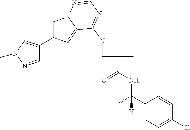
C1=C(C2=CN(C)N=C2)C=C2N1N=CN=C2N1CC(C)(C(NC(C2=CC=C(Cl)C=C2)(CC)[H])=O)C1
